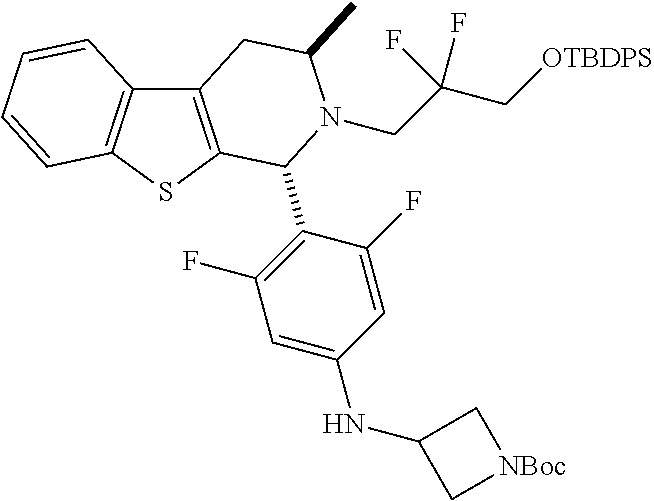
C1(F)=CC(NC2C[NBoc]C2)=CC(F)=C1C1C2=C(C3=C(S2)C=CC=C3)CC(C)N1CC(C[OTBDPS])(F)F
